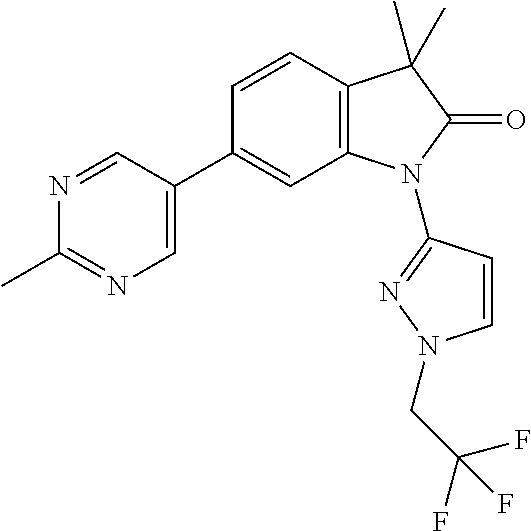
C12=C(C=CC(C3=CN=C(C)N=C3)=C1)C(C)(C)C(=O)N2C1=NN(CC(F)(F)F)C=C1
